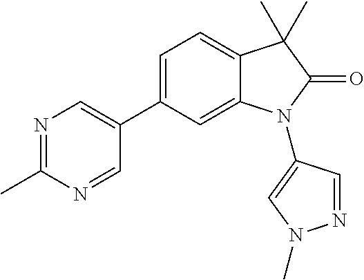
C1=C(C2=CN=C(C)N=C2)C=C2C(=C1)C(C)(C)C(=O)N2C1=CN(C)N=C1
